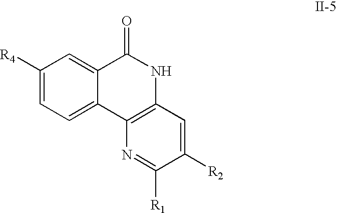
C1([R4])=CC=C2C(=C1)C(=O)NC1=C2N=C([R1])C([R2])=C1
